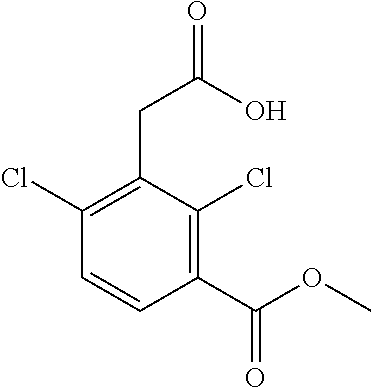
C1(Cl)=C(CC(O)=O)C(Cl)=C(C(=O)OC)C=C1
